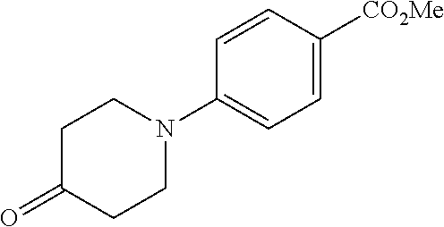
C1CN(C2=CC=C([CO2Me])C=C2)CCC1=O
